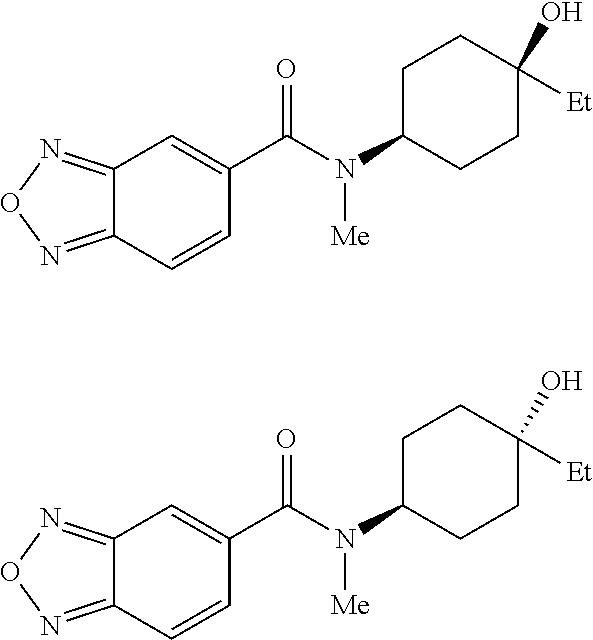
C12=NON=C1C=CC(C(N(C1CCC(O)([Et])CC1)[Me])=O)=C2.C12=NON=C1C=CC(C(N(C1CCC(O)([Et])CC1)[Me])=O)=C2
